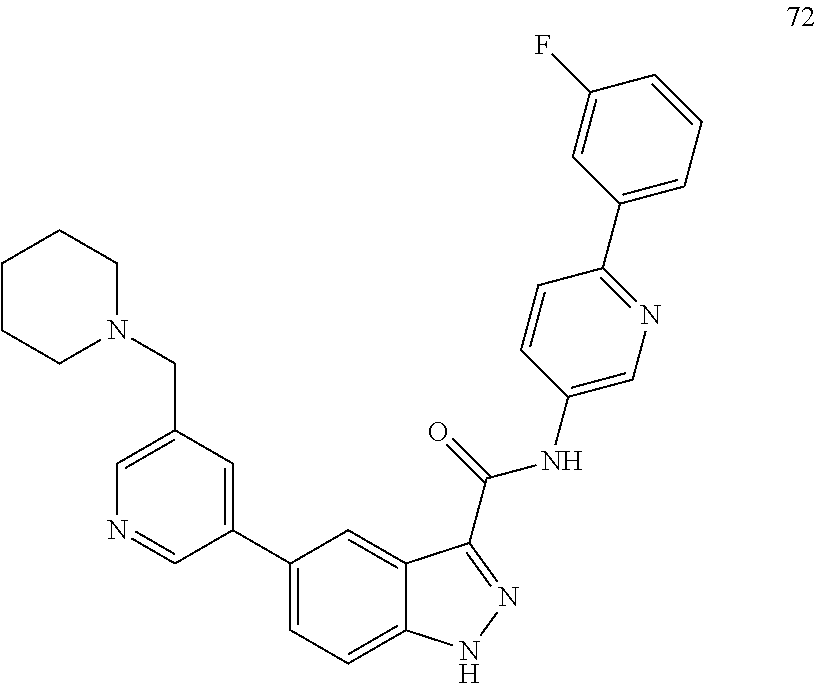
C1CCN(CC2=CN=CC(C3=CC=C4C(=C3)C(C(NC3=CN=C(C5=CC=CC(F)=C5)C=C3)=O)=NN4)=C2)CC1
